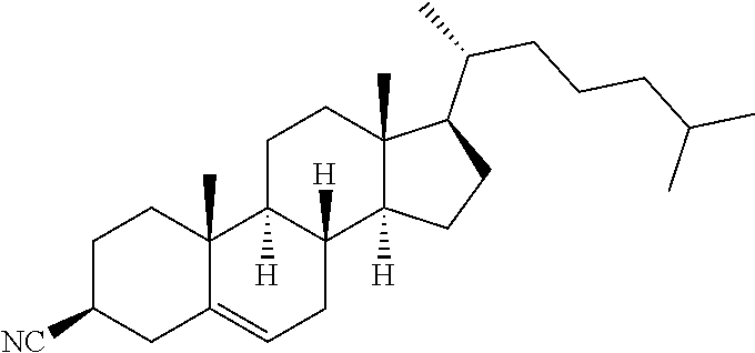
C1([NC])CC2=CCC3([H])C([H])(C2(C)CC1)CCC1(C)C3([H])CCC1C(C)CCCC(C)C
